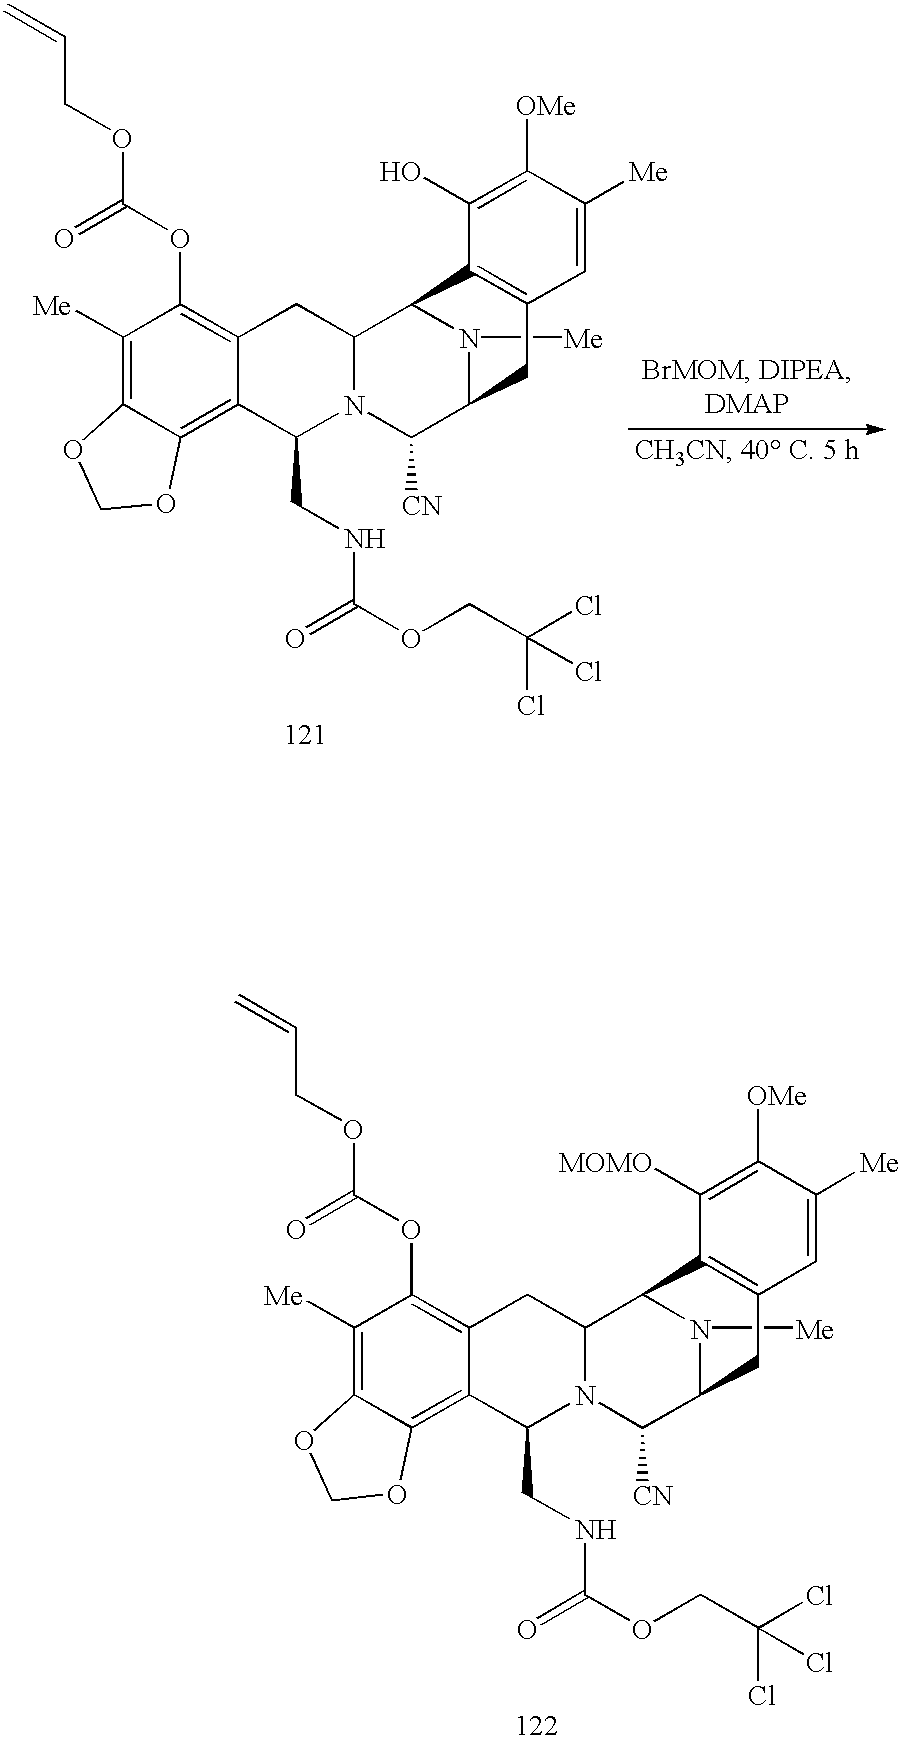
C1(OC(OCC=C)=O)=C2C(=C3C(=C1[Me])OCO3)C(CNC(OCC(Cl)(Cl)Cl)=O)N1C(C2)C2N([Me])C(C1[CN])CC1=C2C([MOMO])=C([OMe])C([Me])=C1.C1(OC(OCC=C)=O)=C2C(=C3C(=C1[Me])OCO3)C(CNC(OCC(Cl)(Cl)Cl)=O)N1C(C2)C2N([Me])C(C1[CN])CC1=C2C(O)=C([OMe])C([Me])=C1
